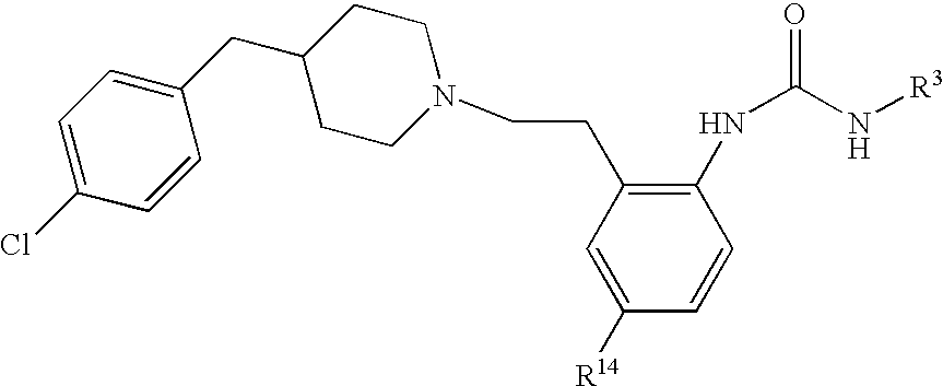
C1=C([R14])C=CC(NC(=O)N[R3])=C1CCN1CCC(CC2=CC=C(Cl)C=C2)CC1
